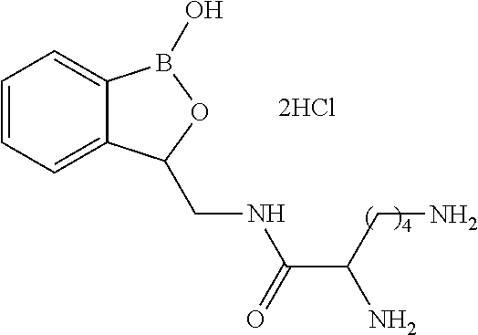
C1=CC=C2C(=C1)B(O)OC2CNC(C(CN)N)=O
